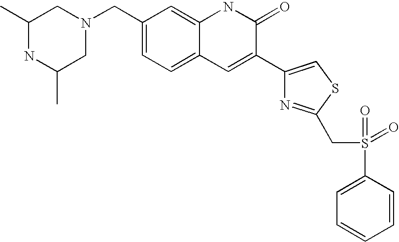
C1(C)NC(C)CN(CC2=CC=C3C(=C2)NC(=O)C(C2=CSC(CS(=O)(=O)C4=CC=CC=C4)=N2)=C3)C1
